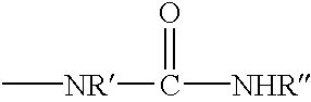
C[NR]C([NHR])=O
